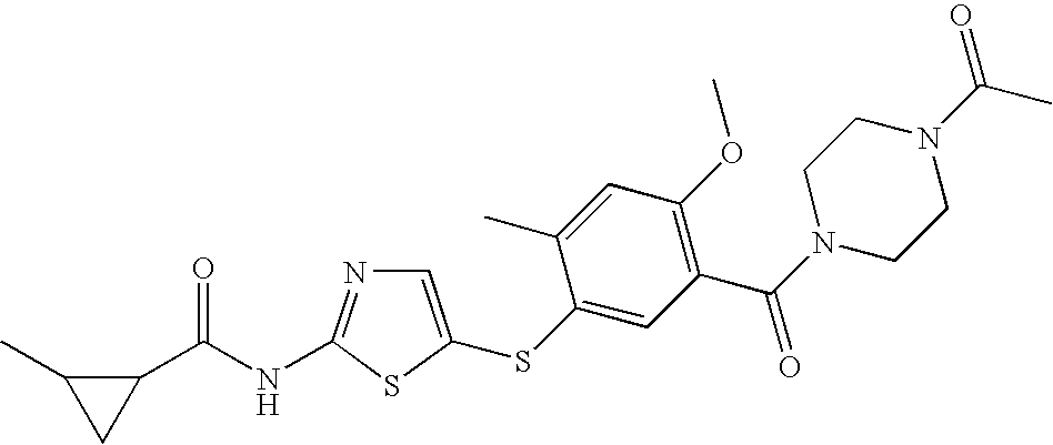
C1=C(SC2=CC(C(N3CCN(C(C)=O)CC3)=O)=C(OC)C=C2C)SC(NC(=O)C2C(C)C2)=N1
